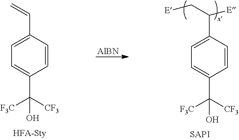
C(C(C1=CC=C(C([F3C])([CF3])O)C=C1)[E])[E].[AlBN].C1=C(C=C)C=CC(C([F3C])([CF3])O)=C1
